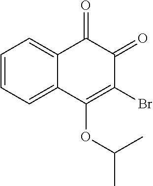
C1=CC=C2C(=C1)C(=O)C(=O)C(Br)=C2OC(C)C
